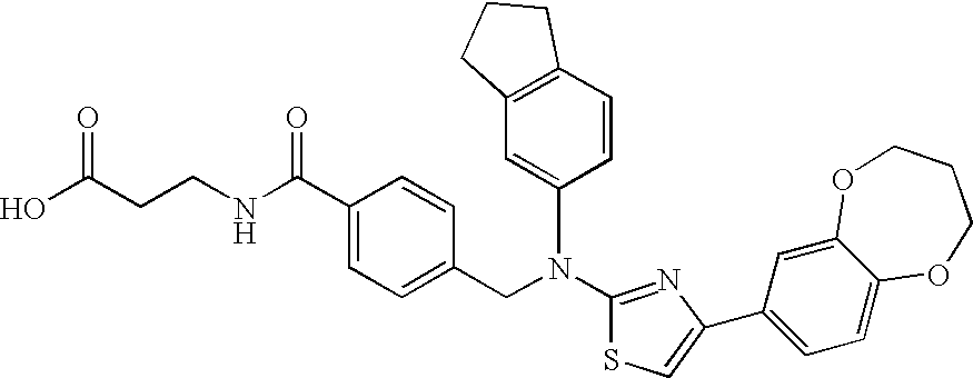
N(C1=NC(C2=CC=C3C(=C2)OCCCO3)=CS1)(CC1=CC=C(C(NCCC(O)=O)=O)C=C1)C1=CC2=C(C=C1)CCC2
